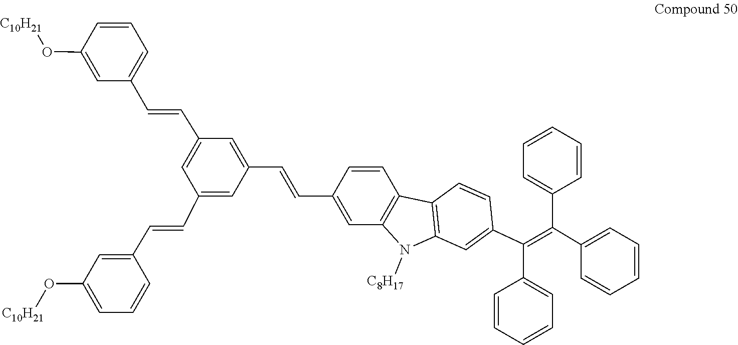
N1([C8H17])C2=C(C=CC(C(=C(C3=CC=CC=C3)C3=CC=CC=C3)C3=CC=CC=C3)=C2)C2=C1C=C(C=CC1=CC(C=CC3=CC=CC(O[C10H21])=C3)=CC(C=CC3=CC(O[C10H21])=CC=C3)=C1)C=C2
